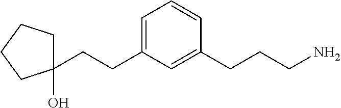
C1(CCC2=CC=CC(CCCN)=C2)(O)CCCC1
